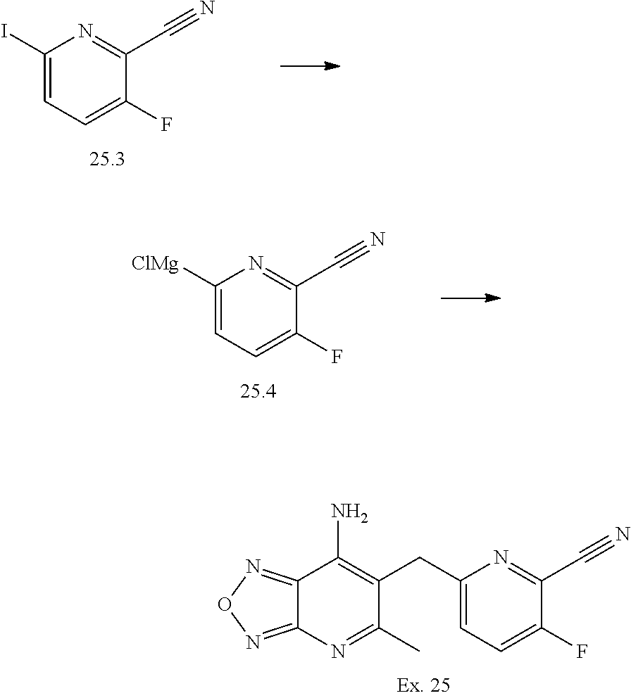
C1=C(I)N=C(C#N)C(F)=C1.C1=C([ClMg])N=C(C#N)C(F)=C1.C12=NON=C1N=C(C)C(CC1=CC=C(F)C(C#N)=N1)=C2N
